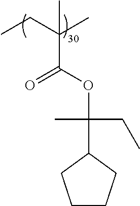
CCC(C)(C)C(OC(CC)(C)C1CCCC1)=O
